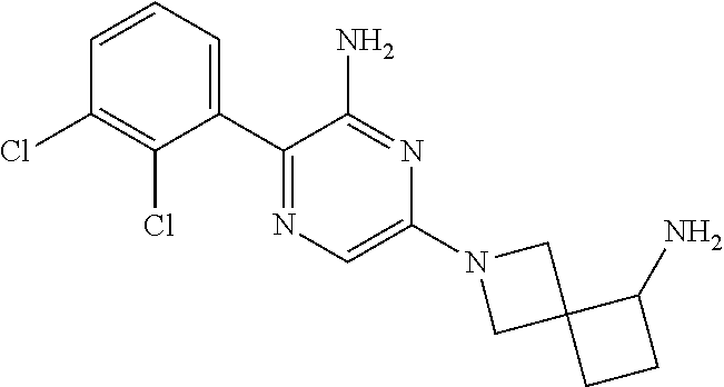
C1(C2=CC=CC(Cl)=C2Cl)=NC=C(N2CC3(C2)CCC3N)N=C1N
